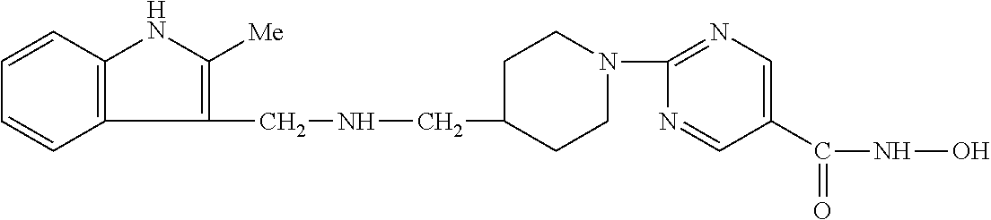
C1(CNCC2CCN(C3=NC=C(C(NO)=O)C=N3)CC2)=C([Me])NC2=C1C=CC=C2
